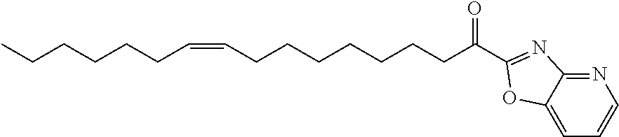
C(CCCCC=CCCCCCCCC(=O)C1=NC2=NC=CC=C2O1)C
